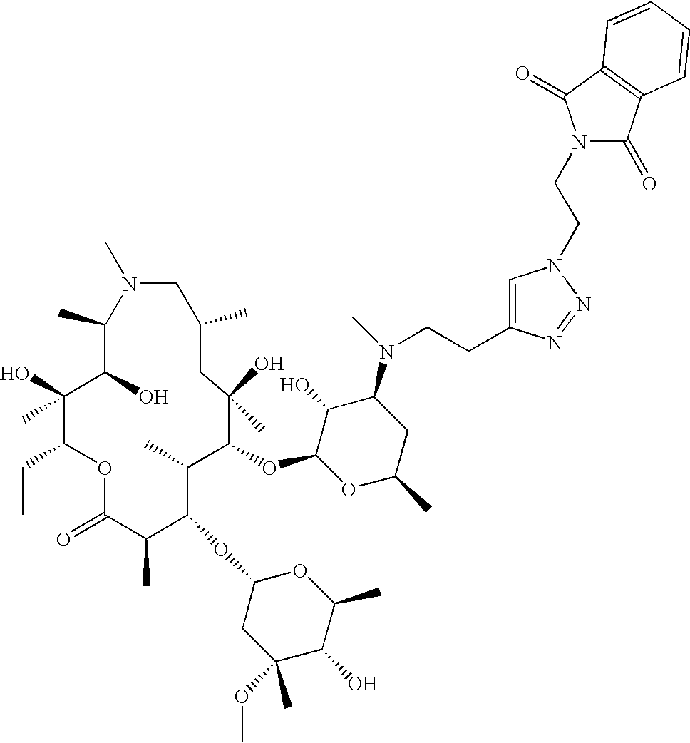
C1(C)C(O)C(O)(C)C(CC)OC(=O)C(C)C(OC2CC(C)(OC)C(O)C(C)O2)C(C)C(OC2OC(C)CC(N(C)CCC3=CN(CCN4C(=O)C5=C(C4=O)C=CC=C5)N=N3)C2O)C(O)(C)CC(C)CN1C
